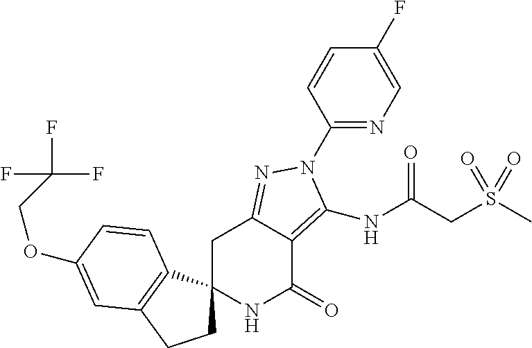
O(C1=CC2=C(C3(CC2)NC(=O)C2=C(NC(CS(C)(=O)=O)=O)N(C4=NC=C(F)C=C4)N=C2C3)C=C1)CC(F)(F)F
